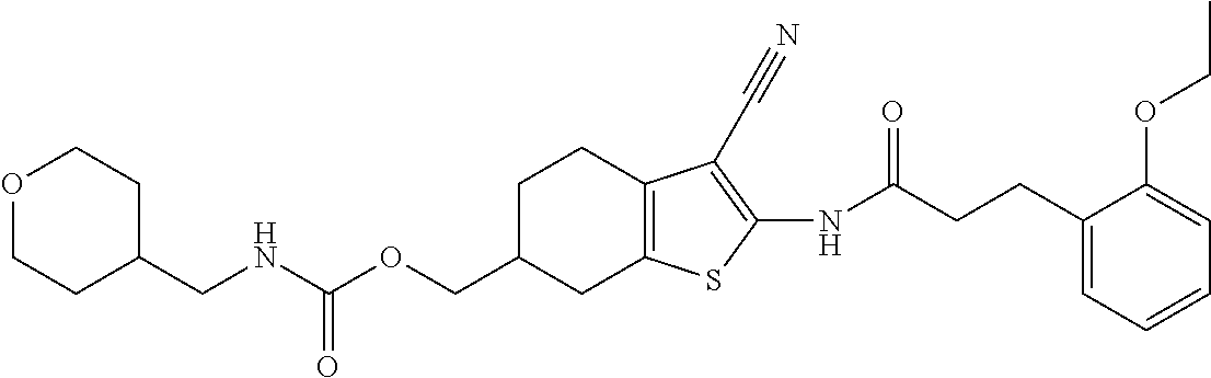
C(NC(=O)OCC1CC2=C(CC1)C(C#N)=C(NC(CCC1=CC=CC=C1OCC)=O)S2)C1CCOCC1
